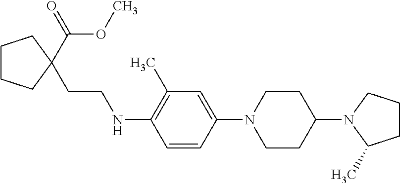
C1(N2CCC(N3C(C)CCC3)CC2)=CC(C)=C(NCCC2(C(=O)OC)CCCC2)C=C1
